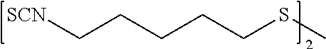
[SCN]CCCCCSC
